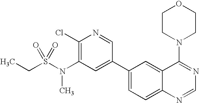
C(S(N(C1=C(Cl)N=CC(C2=CC=C3C(=C2)C(N2CCOCC2)=NC=N3)=C1)C)(=O)=O)C
